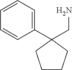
C1=C(C2(CN)CCCC2)C=CC=C1
